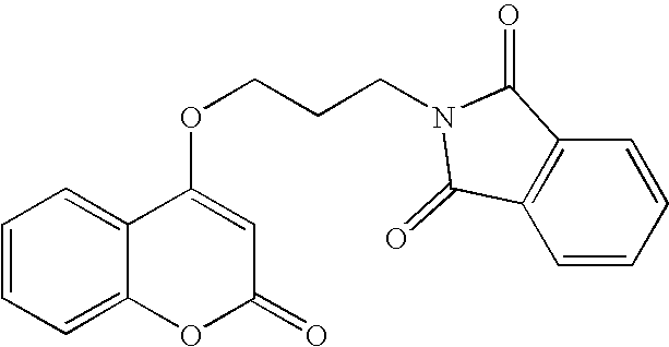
C1=CC=C2C(=C1)C(OCCCN1C(=O)C3=C(C=CC=C3)C1=O)=CC(=O)O2
